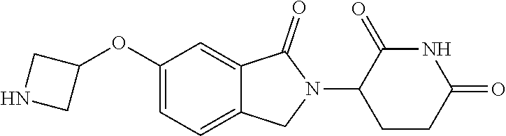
N1CC(OC2=CC=C3C(=C2)C(=O)N(C2CCC(=O)NC2=O)C3)C1
